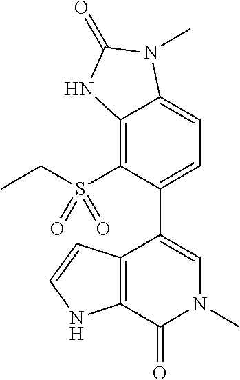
C(C)S(C1=C2C(=CC=C1C1=CN(C)C(=O)C3=C1C=CN3)N(C)C(=O)N2)(=O)=O
